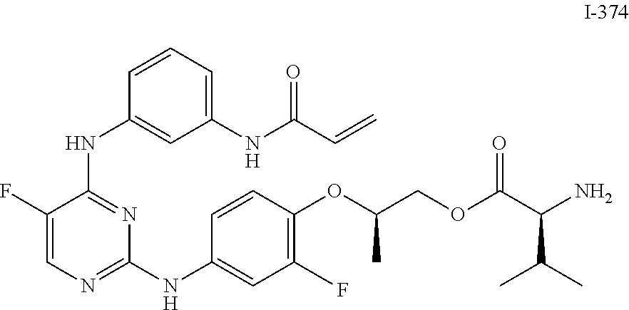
C1=CC(OC(COC(=O)C(N)C(C)C)C)=C(F)C=C1NC1=NC=C(F)C(NC2=CC(NC(C=C)=O)=CC=C2)=N1
